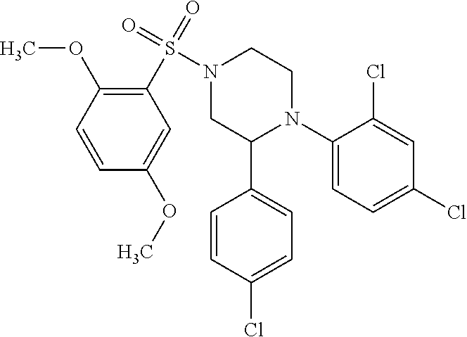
C1(N2CCN(S(=O)(=O)C3=C(OC)C=CC(OC)=C3)CC2C2=CC=C(Cl)C=C2)=CC=C(Cl)C=C1Cl
